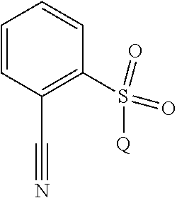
C1=CC(C#N)=C(S(=O)(=O)[Q])C=C1
